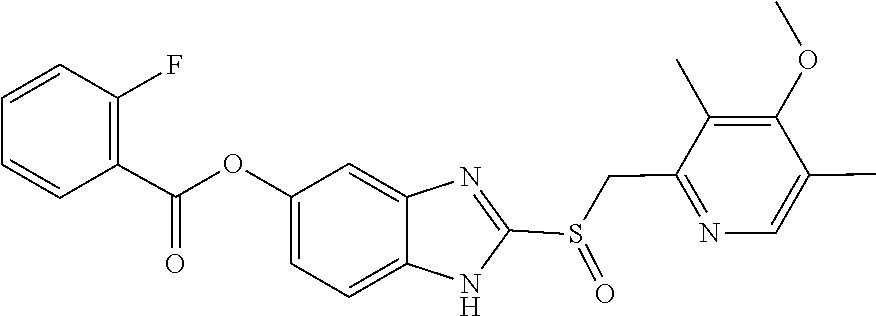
C1=CC(F)=C(C(=O)OC2=CC=C3NC(S(CC4=NC=C(C)C(OC)=C4C)=O)=NC3=C2)C=C1
